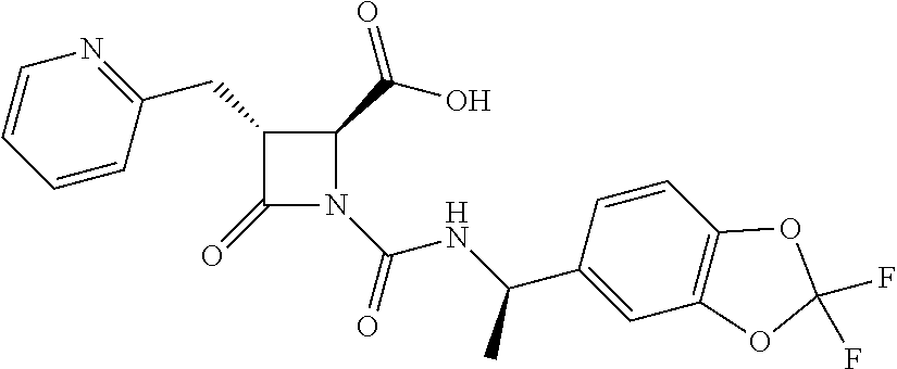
C1(CC2=NC=CC=C2)C(=O)N(C(=O)NC(C2=CC3=C(C=C2)OC(F)(F)O3)C)C1C(=O)O
